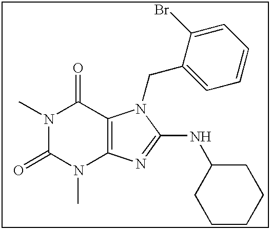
CN1C(=O)N(C)C2=C(C1=O)N(CC1=CC=CC=C1Br)C(NC1CCCCC1)=N2
